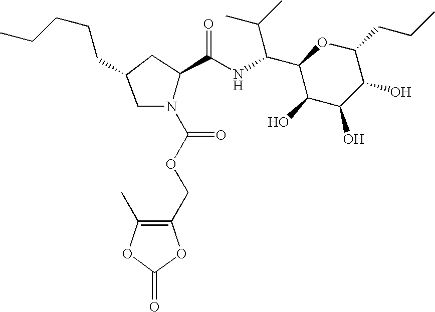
C1(COC(=O)N2C(C(NC(C(C)C)C3C(O)C(O)C(O)C(CCC)O3)=O)CC(CCCCC)C2)=C(C)OC(=O)O1
